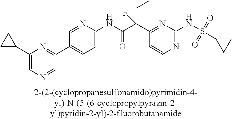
N1=C(NS(=O)(=O)C2CC2)N=C(C(C(NC2=CC=C(C3=NC(C4CC4)=CN=C3)C=N2)=O)(CC)F)C=C1
